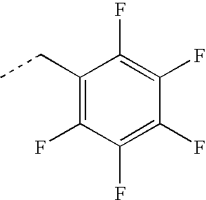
CCC1=C(F)C(F)=C(F)C(F)=C1F
